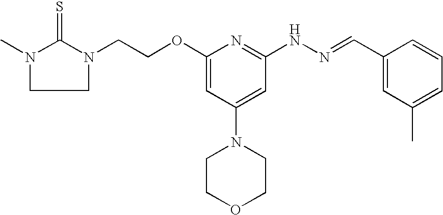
N1(CCOC2=CC(N3CCOCC3)=CC(NN=CC3=CC(C)=CC=C3)=N2)C(=S)N(C)CC1
